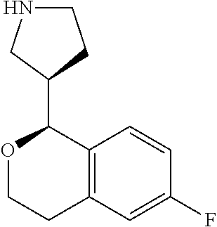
C12=C(C=CC(F)=C1)C(C1CCNC1)OCC2
